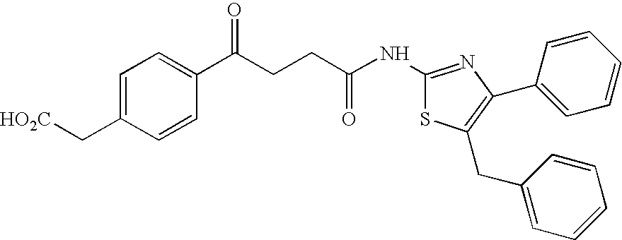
C1=C(C[HO2C])C=CC(C(CCC(NC2=NC(C3=CC=CC=C3)=C(CC3=CC=CC=C3)S2)=O)=O)=C1
